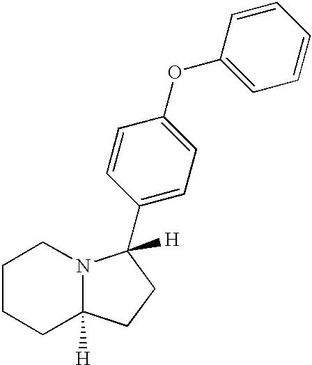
C1CCC2([H])N(C1)C(C1=CC=C(OC3=CC=CC=C3)C=C1)([H])CC2
